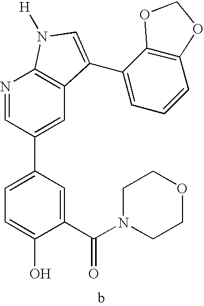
C1(C(=O)N2CCOCC2)=CC(C2=CC3=C(N=C2)N([H])C=C3C2=CC=CC3=C2OCO3)=CC=C1O
